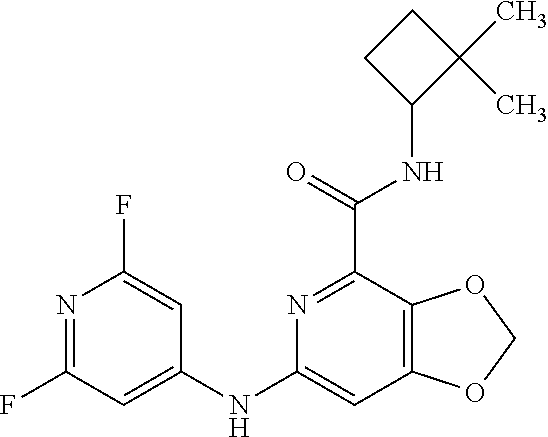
N1=C(F)C=C(NC2=CC3=C(C(C(=O)NC4C(C)(C)CC4)=N2)OCO3)C=C1F
